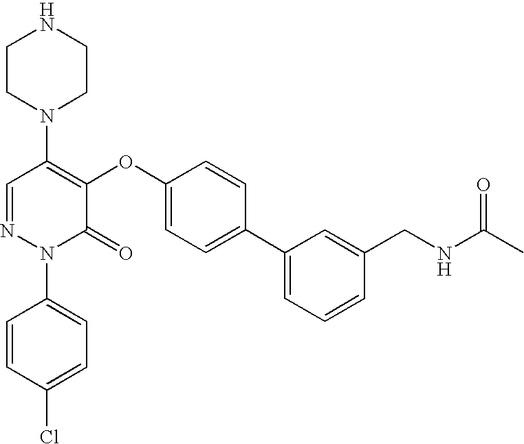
N1(C2=C(OC3=CC=C(C4=CC=CC(CNC(C)=O)=C4)C=C3)C(=O)N(C3=CC=C(Cl)C=C3)N=C2)CCNCC1
